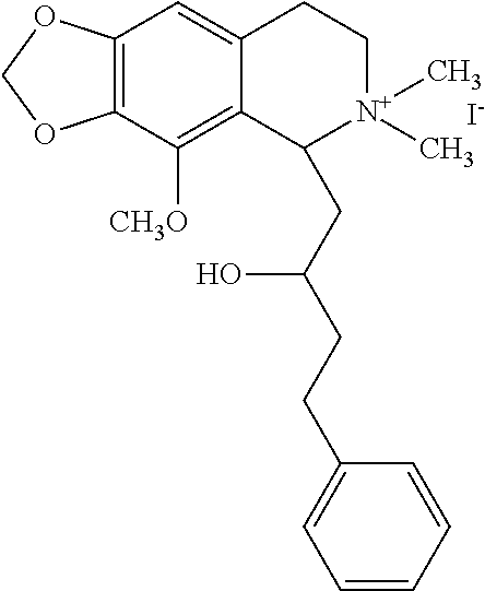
C12=C(C([CH3O])=C3C(=C1)CC[N+](C)(C)C3CC(CCC1=CC=CC=C1)O)OCO2.[I-]
